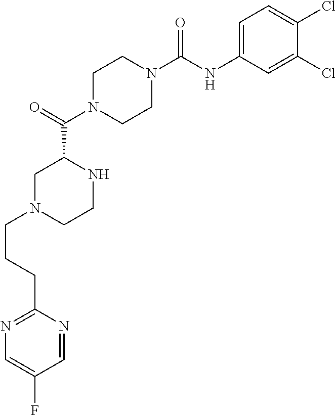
C1N(C(C2CN(CCCC3=NC=C(F)C=N3)CCN2)=O)CCN(C(NC2=CC=C(Cl)C(Cl)=C2)=O)C1
